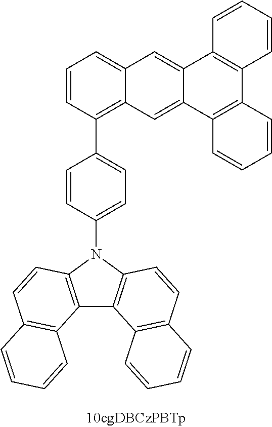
C12=C(N(C3=CC=C(C4=C5C(=CC=C4)C=C4C(=C5)C5=C(C6=C4C=CC=C6)C=CC=C5)C=C3)C3=C1C1=C(C=C3)C=CC=C1)C=CC1=C2C=CC=C1
